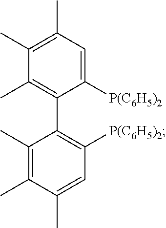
C1([P(C6H5)2])=CC(C)=C(C)C(C)=C1C1=C([P(C6H5)2])C=C(C)C(C)=C1C
